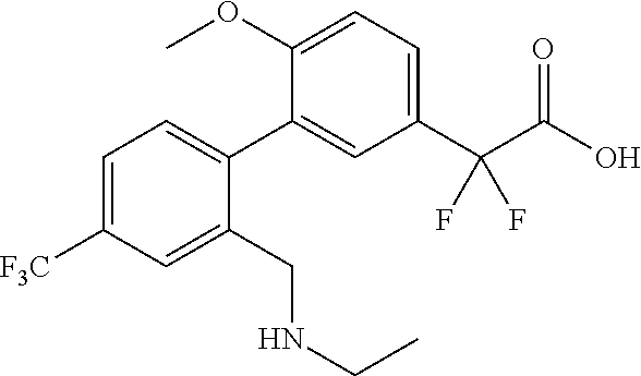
C1(C(C(O)=O)(F)F)=CC=C(OC)C(C2=CC=C([F3C])C=C2CNCC)=C1
